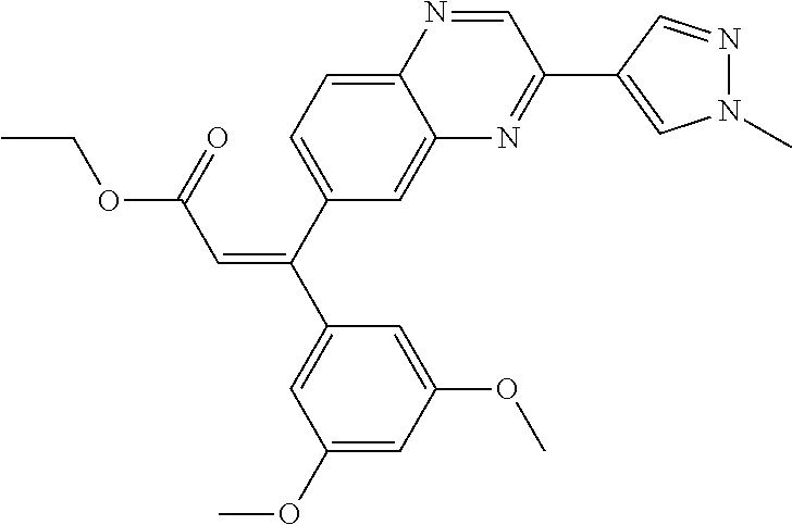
C1(C(C2=CC=C3C(=C2)N=C(C2=CN(C)N=C2)C=N3)=CC(OCC)=O)=CC(OC)=CC(OC)=C1
